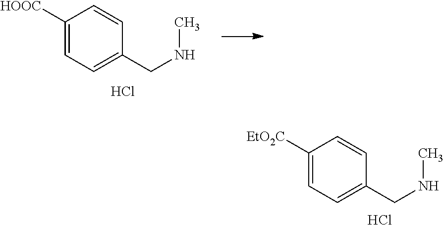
C1([HOOC])=CC=C(CNC)C=C1.Cl.C1([EtO2C])=CC=C(CNC)C=C1.Cl
